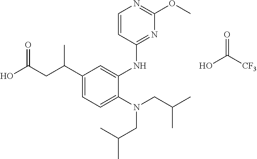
OC(CC(C1=CC=C(N(CC(C)C)CC(C)C)C(NC2=NC(OC)=NC=C2)=C1)C)=O.OC([CF3])=O
